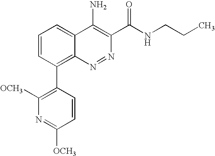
C1=CC(C2=C([OCH3])N=C([OCH3])C=C2)=C2C(=C1)C(N)=C(C(NCCC)=O)N=N2
